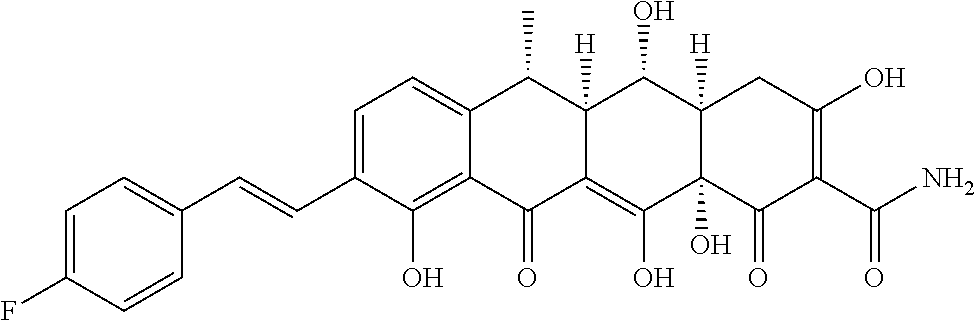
C1=C(C=CC2=CC=C(F)C=C2)C(O)=C2C(=C1)C(C)C1([H])C(=C(O)C3(O)C([H])(C1O)CC(O)=C(C(N)=O)C3=O)C2=O
